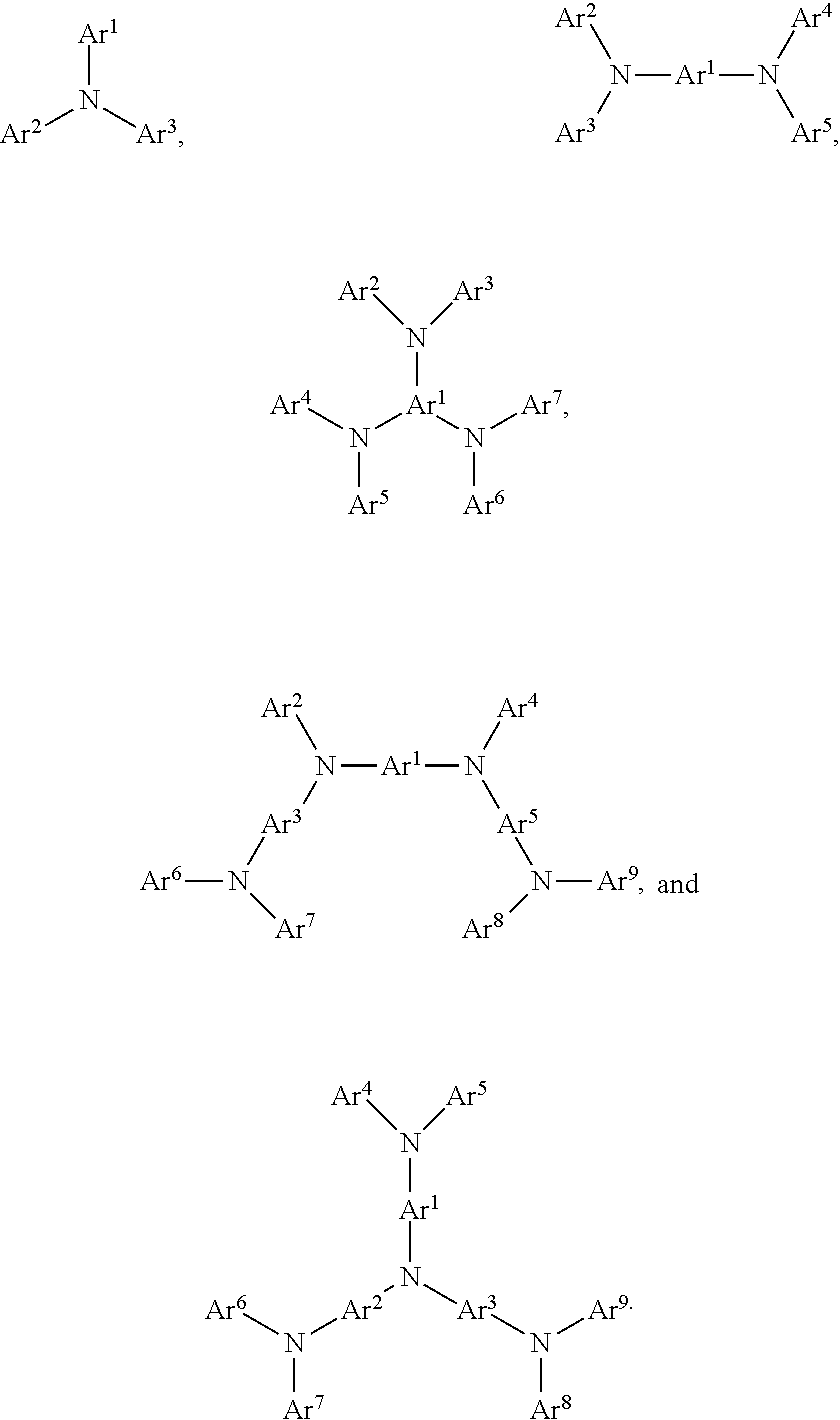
[Ar2]N([Ar3])[Ar1].N([Ar1]N([Ar4])[Ar5])([Ar3])[Ar2].N([Ar1]N([Ar5]N([Ar9])[Ar8])[Ar4])([Ar3]N([Ar7])[Ar6])[Ar2].[Ar4]N([Ar1](N([Ar7])[Ar6])N([Ar2])[Ar3])[Ar5].[Ar6]N([Ar2]N([Ar3]N([Ar8])[Ar9])[Ar1]N([Ar4])[Ar5])[Ar7]
